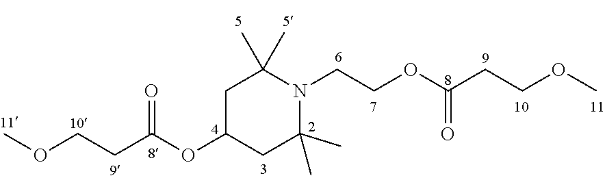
C1C(OC(CCOC)=O)CC(C)(C)N(CCOC(CCOC)=O)C1(C)C
